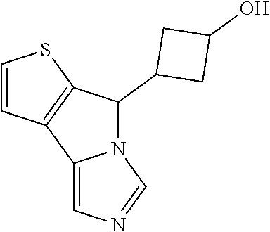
N12C(C3CC(O)C3)C3=C(C1=CN=C2)C=CS3
